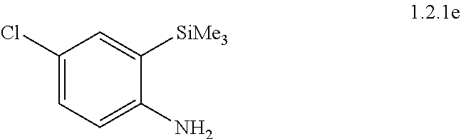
C1(Cl)=CC=C(N)C([SiMe3])=C1
